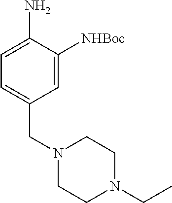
C1=C(CN2CCN(CC)CC2)C=C([NHBoc])C(N)=C1
